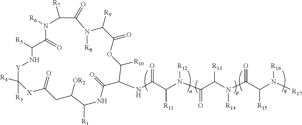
N(C(C(N(C(C(N(C(C(N([R17])[R16])[R15])=O)[R14])[R13])=O)[R12])[R11])=O)C1C(=O)NC([R1])C([OR2])CC(=O)[X]C([R3])([R4])[Y]NC([R5])C(=O)N([R6])C([R7])C(=O)N([R8])C([R9])C(=O)OC1[R10]
